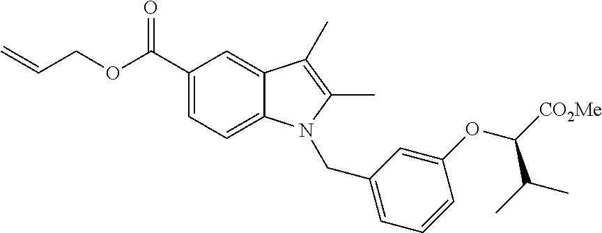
O(C(C1=CC=C2C(=C1)C(C)=C(C)N2CC1=CC=CC(OC([CO2Me])C(C)C)=C1)=O)CC=C
